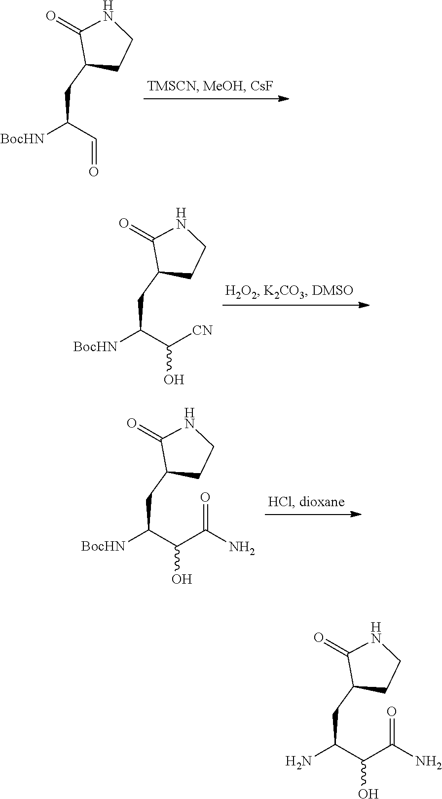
NC(C(C(N)=O)O)CC1CCNC1=O.[BocHN]C(C=O)CC1CCNC1=O.[BocHN]C(C([CN])O)CC1CCNC1=O.[BocHN]C(C(C(N)=O)O)CC1CCNC1=O
